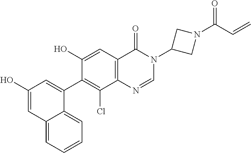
C1(O)=CC2=CC=CC=C2C(C2=C(Cl)C3=C(C=C2O)C(=O)N(C2CN(C(C=C)=O)C2)C=N3)=C1
